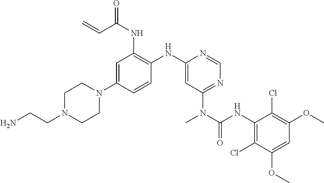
C1=C(N2CCN(CCN)CC2)C=CC(NC2=CC(N(C(NC3=C(Cl)C(OC)=CC(OC)=C3Cl)=O)C)=NC=N2)=C1NC(C=C)=O
